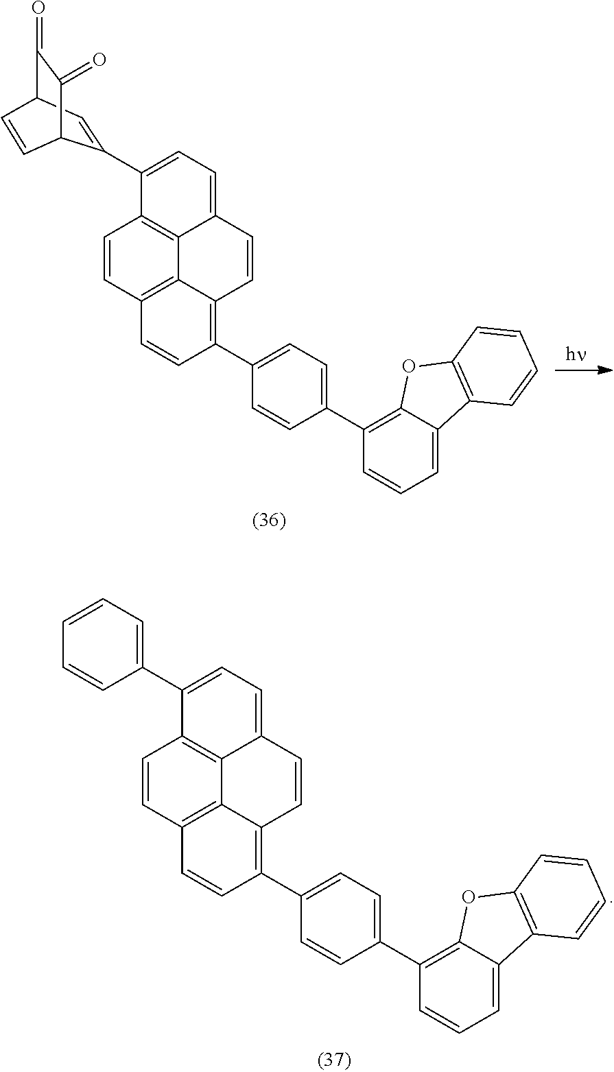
C1=CC2=C3C4=C1C(C1=CC5C(=O)C(=O)C1C=C5)=CC=C4C=CC3=C(C1=CC=C(C3=C4C(=CC=C3)C3=C(O4)C=CC=C3)C=C1)C=C2.C1=CC2=C3C4=C1C(C1=CC=CC=C1)=CC=C4C=CC3=C(C1=CC=C(C3=C4C(=CC=C3)C3=C(O4)C=CC=C3)C=C1)C=C2
